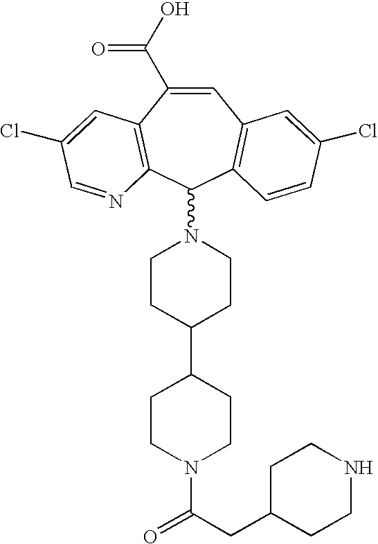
C1CC(C2CCN(C(CC3CCNCC3)=O)CC2)CCN1C1C2=C(C(C(O)=O)=CC3=C1C=CC(Cl)=C3)C=C(Cl)C=N2
